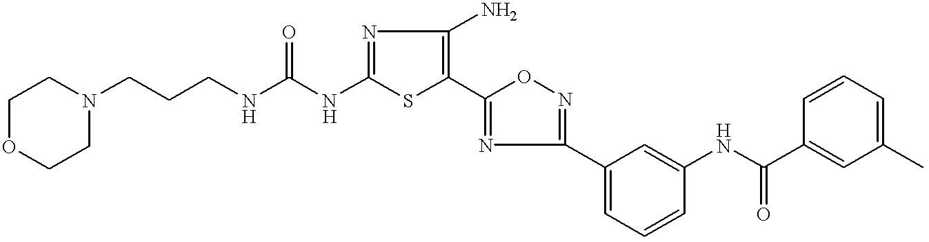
C1(NC(=O)NCCCN2CCOCC2)=NC(N)=C(C2=NC(C3=CC=CC(NC(C4=CC(C)=CC=C4)=O)=C3)=NO2)S1
